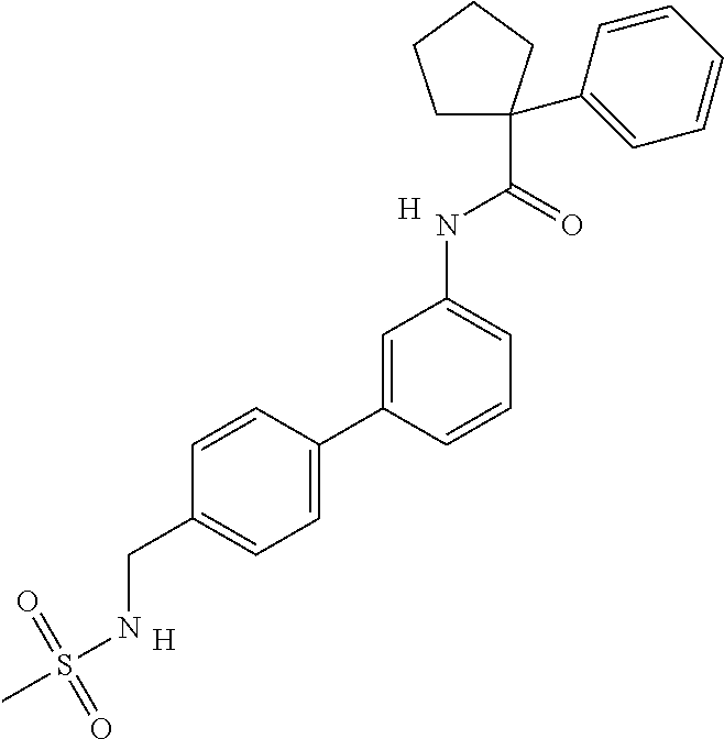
C1C(C2=CC=CC=C2)(C(=O)NC2=CC=CC(C3=CC=C(CNS(C)(=O)=O)C=C3)=C2)CCC1.[H].[H]
